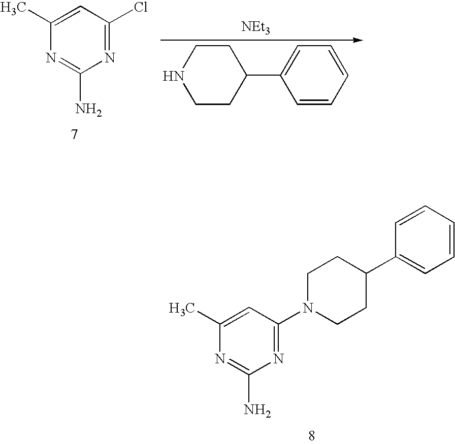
C1(C)=CC(Cl)=NC(N)=N1.[NEt3].C1CC(C2=CC=CC=C2)CCN1.C1(C)=CC(N2CCC(C3=CC=CC=C3)CC2)=NC(N)=N1
